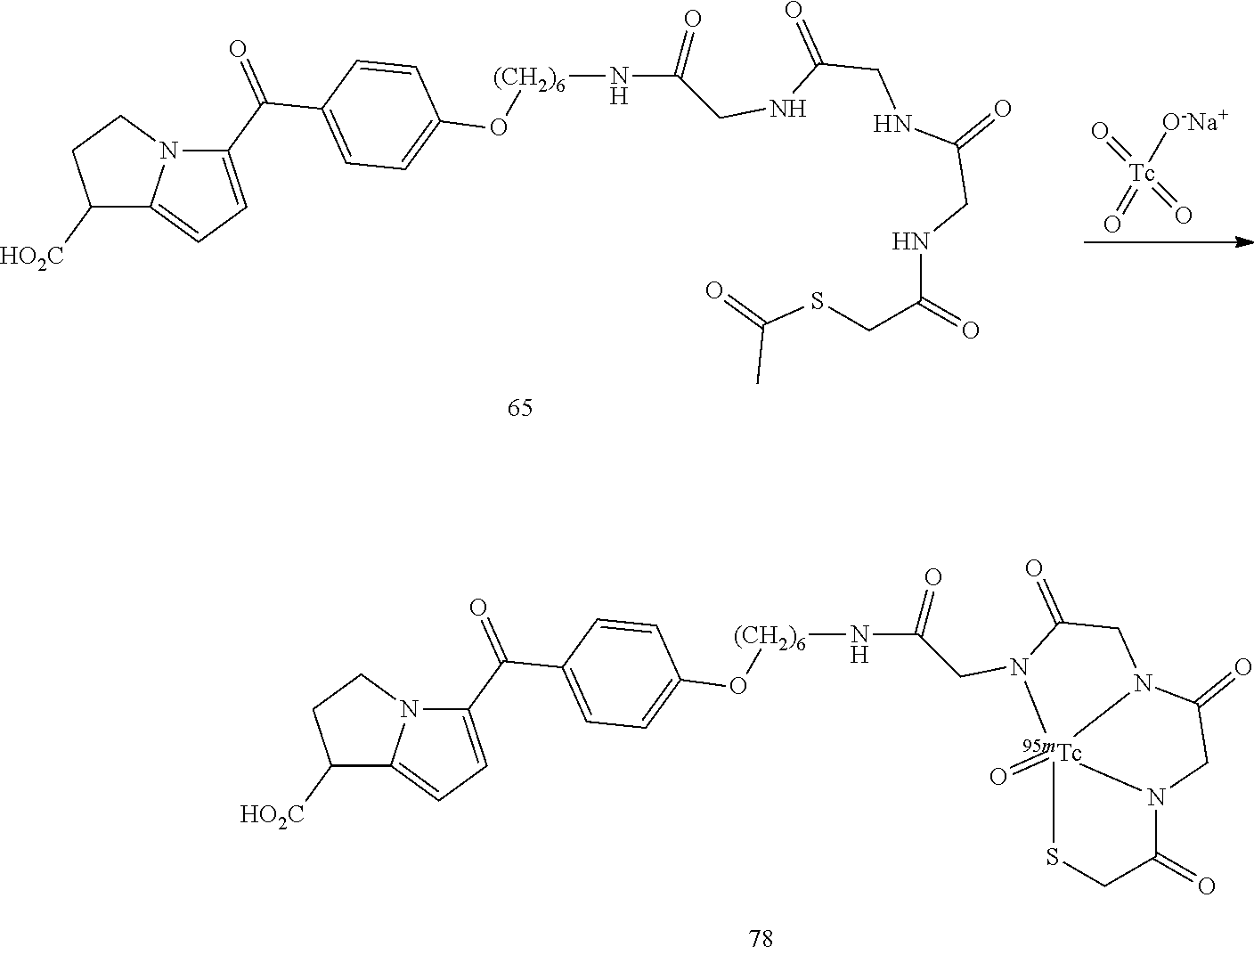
C1(=O)CN2C(=O)CN3C(=O)CS[Tc]23(=O)N1CC(=O)N[(CH2)6]OC1=CC=C(C(C2=CC=C3N2CCC3[HO2C])=O)C=C1.C(=O)(CNC(CNC(CSC(=O)C)=O)=O)NCC(=O)N[(CH2)6]OC1=CC=C(C(C2=CC=C3N2CCC3[HO2C])=O)C=C1.[Tc](=O)(=O)(=O)[O-Na+]
